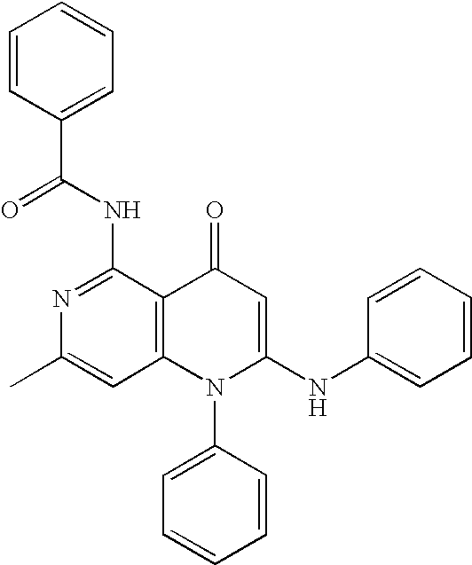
N1=C(NC(=O)C2=CC=CC=C2)C2=C(C=C1C)N(C1=CC=CC=C1)C(NC1=CC=CC=C1)=CC2=O
